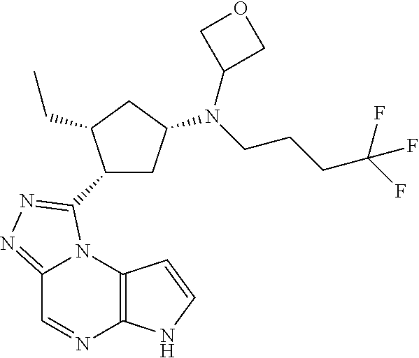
C12=C(N3C(=NN=C3C3CC(N(CCCC(F)(F)F)C4COC4)CC3CC)C=N1)C=CN2
